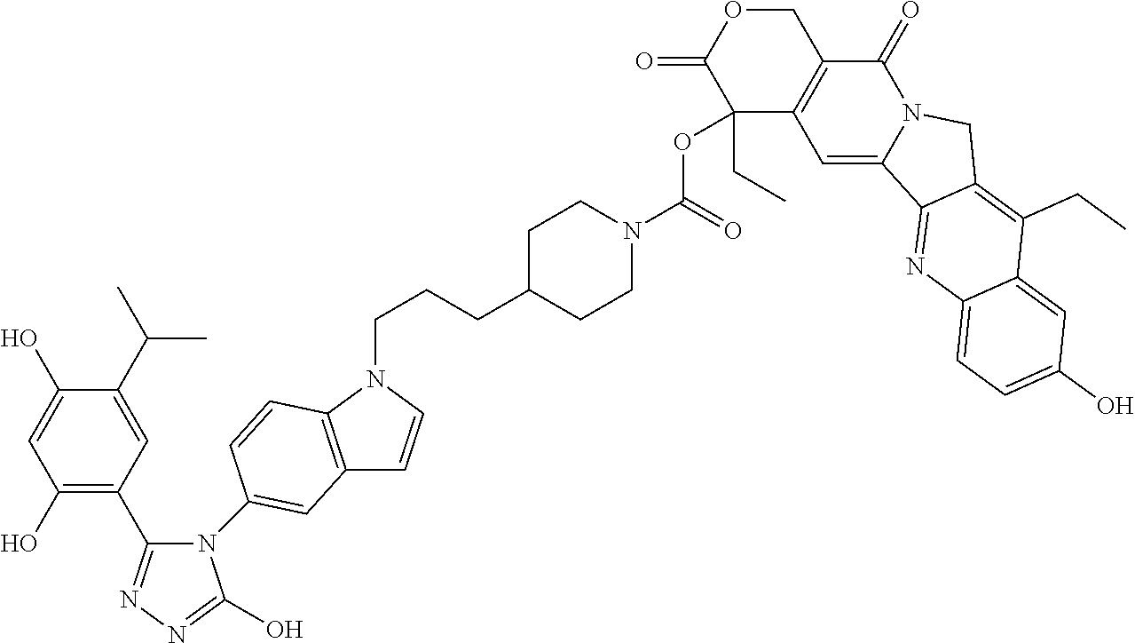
C1(O)=C(C2=NN=C(O)N2C2=CC3=C(N(CCCC4CCN(C(=O)OC5(CC)C6=C(COC5=O)C(=O)N5C(=C6)C6=NC7=CC=C(O)C=C7C(CC)=C6C5)CC4)C=C3)C=C2)C=C(C(C)C)C(O)=C1
